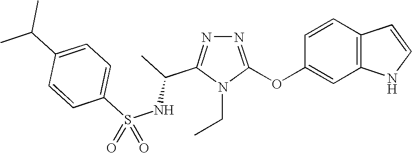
N1=C(OC2=CC3=C(C=C2)C=CN3)N(CC)C(C(C)NS(C2=CC=C(C(C)C)C=C2)(=O)=O)=N1
